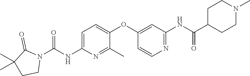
C1=C(NC(N2C(=O)C(C)(C)CC2)=O)N=C(C)C(OC2=CC(NC(C3CCN(C)CC3)=O)=NC=C2)=C1
